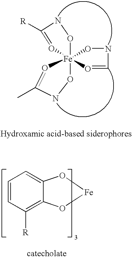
O1NC=O[Fe]123(ONC([R])=O2)ONC(C)=O3.C1=CC([R])=C2C(=C1)O[Fe]O2
